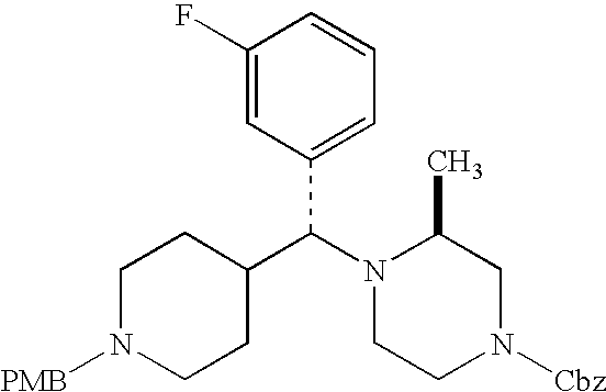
C1(F)=CC(C(N2CCN([Cbz])CC2C)C2CCN([PMB])CC2)=CC=C1
